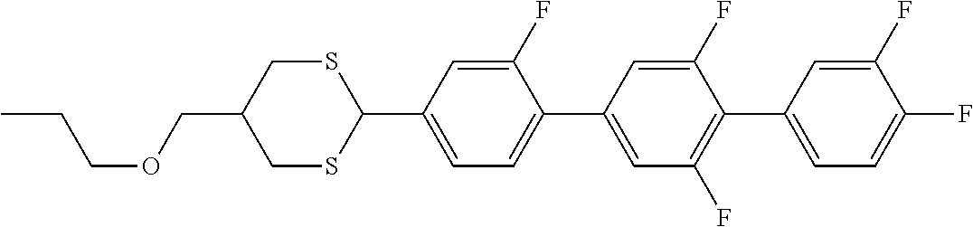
S1CC(COCCC)CSC1C1=CC=C(C2=CC(F)=C(C3=CC=C(F)C(F)=C3)C(F)=C2)C(F)=C1
